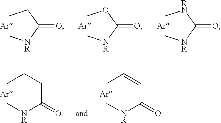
CCC([NR]C)=O.[Ar].COC([NR]C)=O.[Ar].C[RN]C([NR]C)=O.[Ar].CCCC([NR]C)=O.[Ar].CC=CC([NR]C)=O.[Ar]
